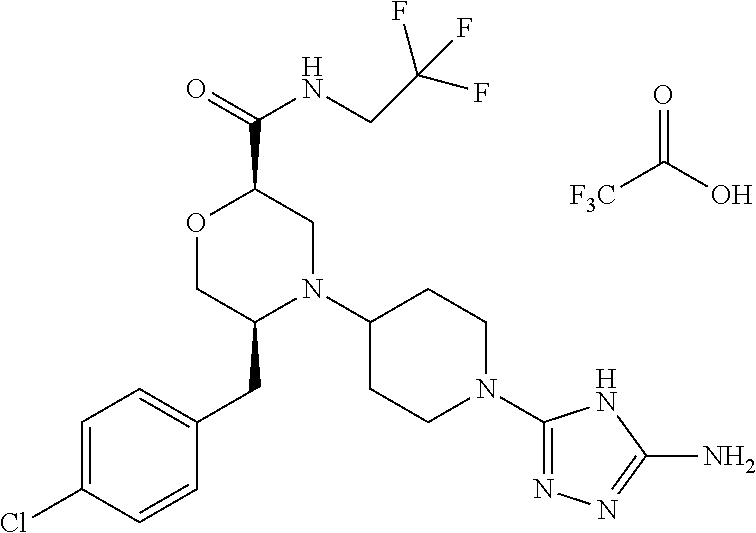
[F3C]C(O)=O.C(C1OCC(CC2=CC=C(Cl)C=C2)N(C2CCN(C3=NN=C(N)N3)CC2)C1)(=O)NCC(F)(F)F
